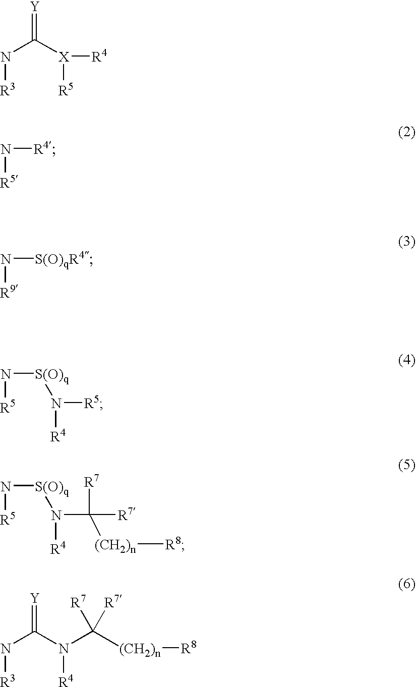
N([R3])C([X]([R4])[R5])=[Y].N([R4])[R5].N([S(O)qR4])[R9].N([S(O)q]N([R5])[R4])[R5].N([S(O)q]N(C([R7])([R7])[(CH2)n][R8])[R4])[R5].N(C(N(C([(CH2)n][R8])([R7])[R7])[R4])=[Y])[R3]
